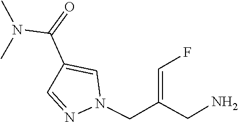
N1(CC(CN)=CF)N=CC(C(=O)N(C)C)=C1
